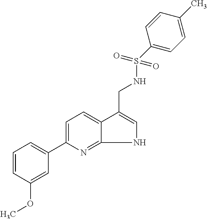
C1=CC(OC)=CC(C2=CC=C3C(=N2)NC=C3CNS(C2=CC=C(C)C=C2)(=O)=O)=C1
